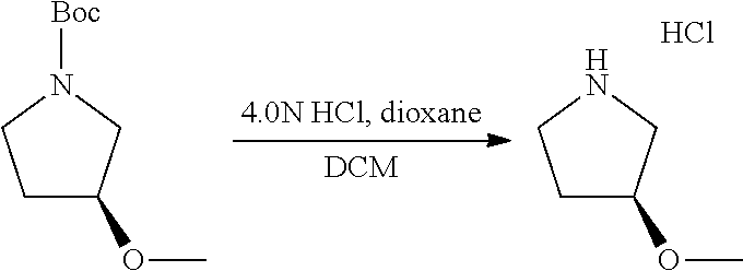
C1C(OC)CNC1.Cl.C1C(OC)CN([Boc])C1
